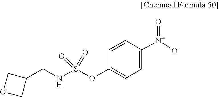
[O-][N+](C1=CC=C(OS(=O)(=O)NCC2COC2)C=C1)=O
